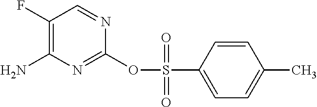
O(C1=NC(N)=C(F)C=N1)S(C1=CC=C(C)C=C1)(=O)=O
